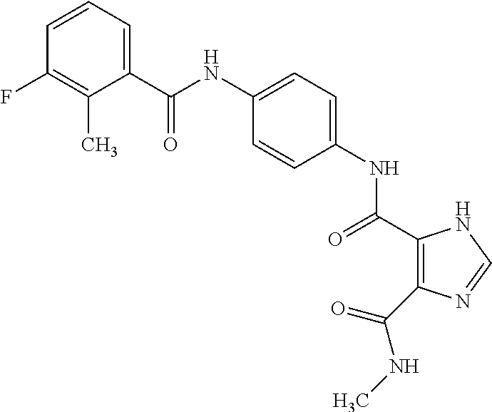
C(NC1=CC=C(NC(=O)C2=C(C(NC)=O)N=CN2)C=C1)(=O)C1=CC=CC(F)=C1C
